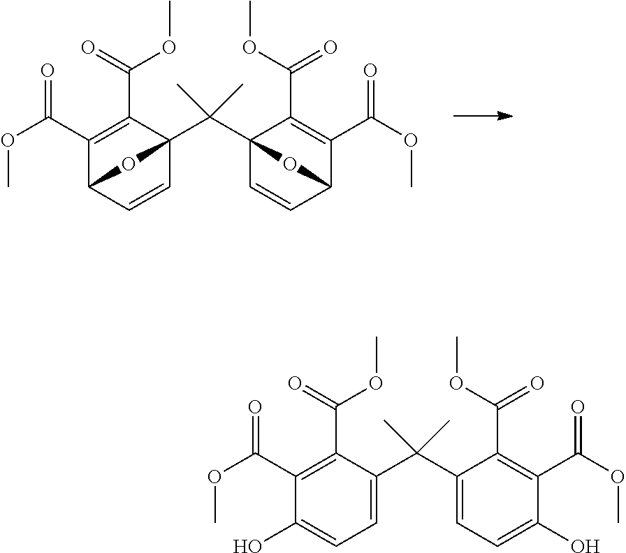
C1(C(OC)=O)=C(C(=O)OC)C2(C(C34C=CC(C(C(OC)=O)=C3C(OC)=O)O4)(C)C)C=CC1O2.C1(C(OC)=O)=C(C(=O)OC)C(C(C2=CC=C(O)C(C(OC)=O)=C2C(OC)=O)(C)C)=CC=C1O
